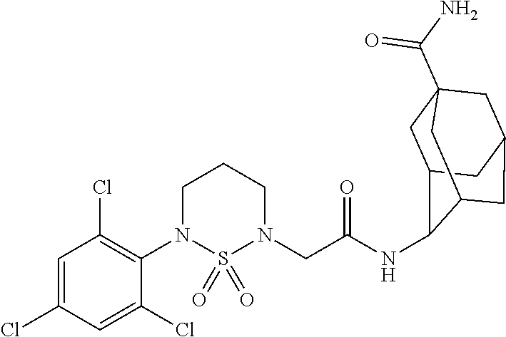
C1(N2CCCN(CC(=O)NC3C4CC5(C(N)=O)CC(CC3C5)C4)S2(=O)=O)=C(Cl)C=C(Cl)C=C1Cl
